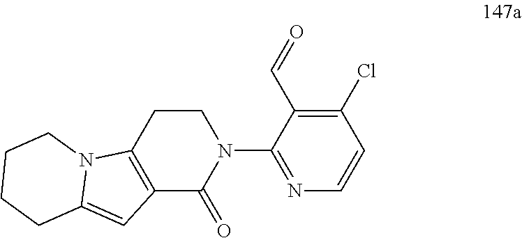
C1(Cl)=C(C=O)C(N2CCC3=C(C2=O)C=C2N3CCCC2)=NC=C1
